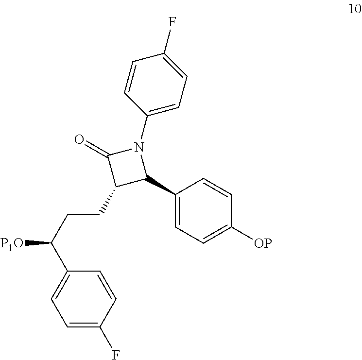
[OP]C1=CC=C(C2N(C3=CC=C(F)C=C3)C(=O)C2CCC([P1O])C2=CC=C(F)C=C2)C=C1
